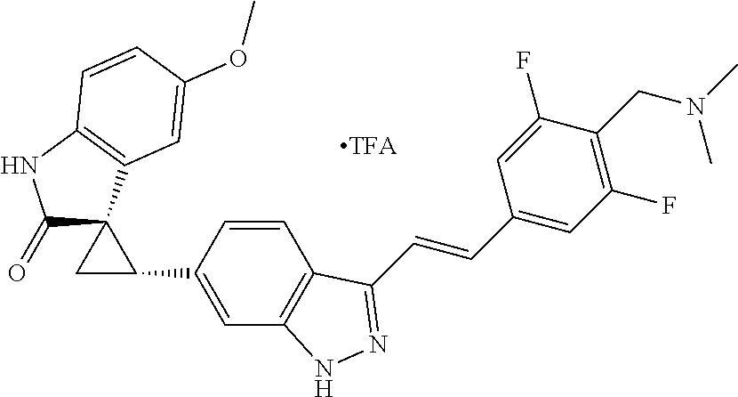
C1C(C2=CC3=C(C=C2)C(C=CC2=CC(F)=C(CN(C)C)C(F)=C2)=NN3)C12C(=O)NC1=C2C=C(OC)C=C1
